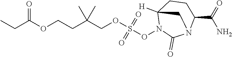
CCC(OCCC(COS(ON1C(=O)N2C(C(=O)N)CCC1([H])C2)(=O)=O)(C)C)=O
